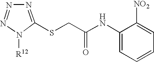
C1(NC(CSC2=NN=NN2[R12])=O)=CC=CC=C1[NO2]
